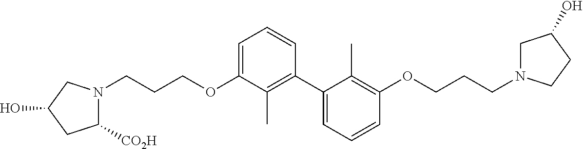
C1=C(OCCCN2C([CO2H])CC(O)C2)C(C)=C(C2=CC=CC(OCCCN3CC(O)CC3)=C2C)C=C1
